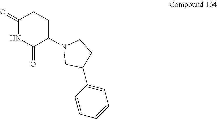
N1(C2C(=O)NC(=O)CC2)CC(C2=CC=CC=C2)CC1
